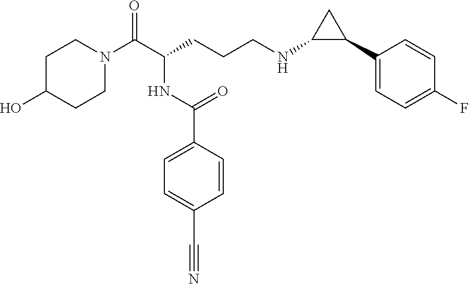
C1C(O)CCN(C(C(CCCNC2C(C3=CC=C(F)C=C3)C2)NC(C2=CC=C(C#N)C=C2)=O)=O)C1
